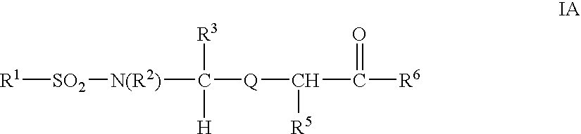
[R1][SO2][N(R2)]C([Q]C(C([R6])=O)[R5])([R3])[H]
